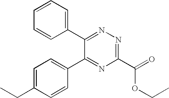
C1=CC=C(C2=NN=C(C(=O)OCC)N=C2C2=CC=C(CC)C=C2)C=C1
